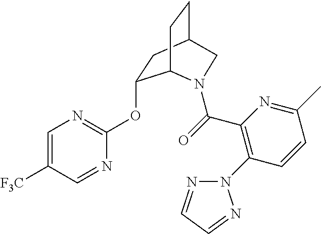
O(C1=NC=C([F3C])C=N1)C1CC2CCC1N(C(=O)C1=C(N3N=CC=N3)C=CC(C)=N1)C2
